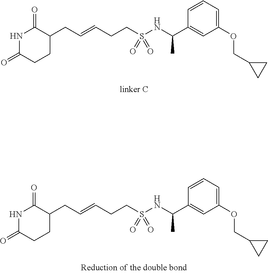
N1C(=O)CCC(CC=CCCS(NC(C)C2=CC(OCC3CC3)=CC=C2)(=O)=O)C1=O.C(CC1C(=O)NC(=O)CC1)=CCCS(NC(C1=CC(OCC2CC2)=CC=C1)C)(=O)=O
